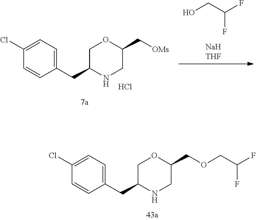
C1(CC2NCC(COCC(F)F)OC2)=CC=C(Cl)C=C1.C1(CC2NCC(C[OMs])OC2)=CC=C(Cl)C=C1.Cl.C(F)(CO)F
